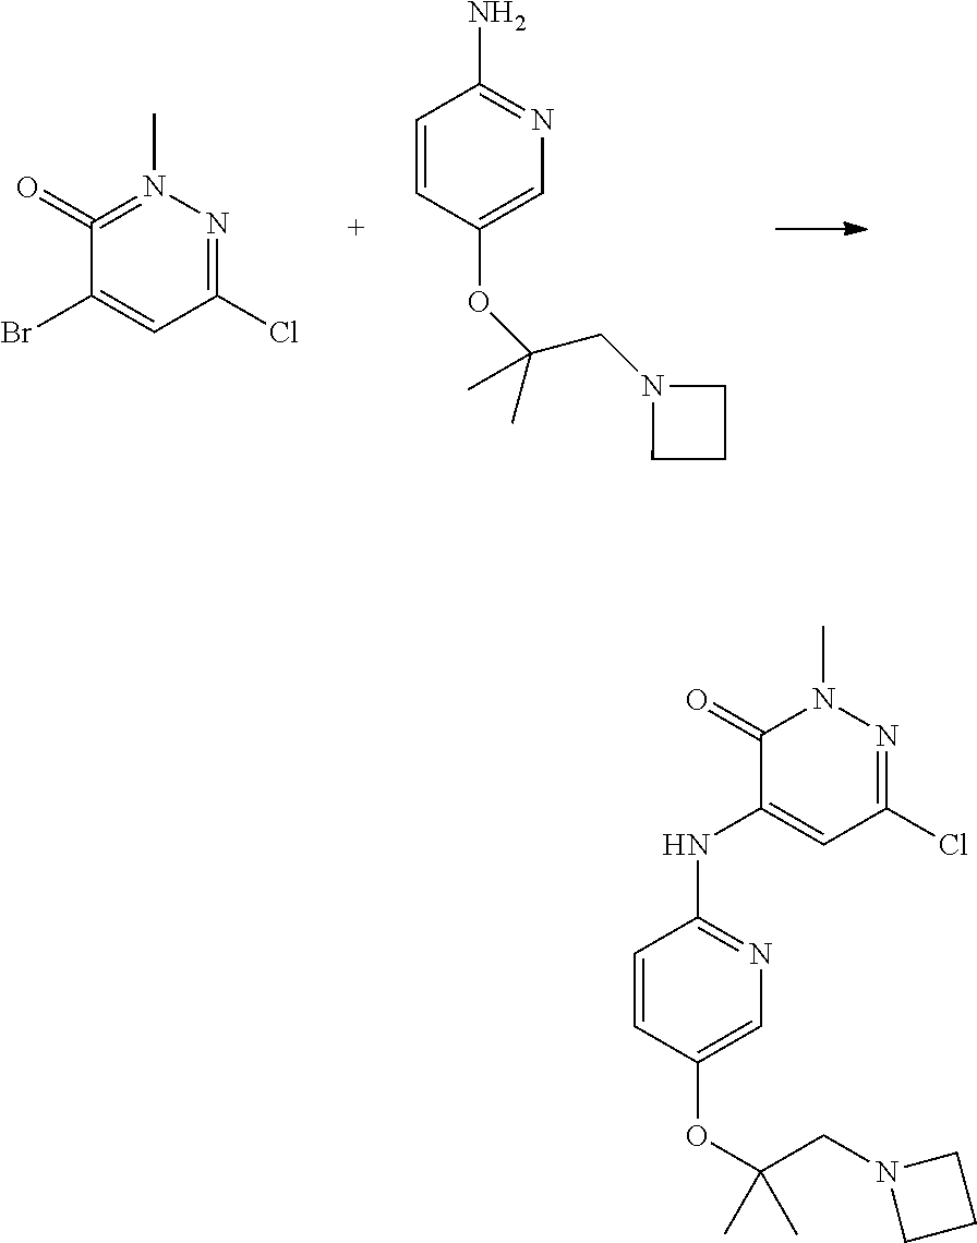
C1=CC(OC(CN2CCC2)(C)C)=CN=C1N.C1(=O)=N(C)N=C(Cl)C=C1Br.C1=CC(OC(CN2CCC2)(C)C)=CN=C1NC1=CC(Cl)=NN(C)C1=O
